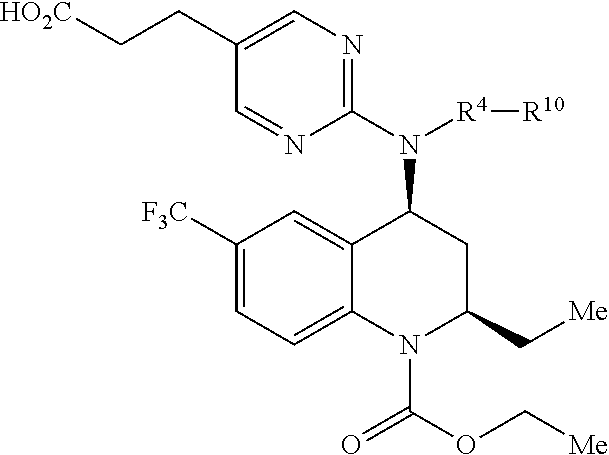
C1([F3C])=CC=C2C(=C1)C(N(C1=NC=C(CC[HO2C])C=N1)[R4][R10])CC(C[Me])N2C(OC[Me])=O
